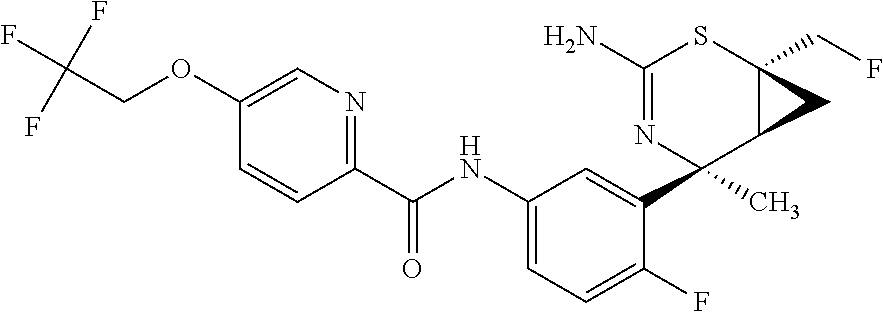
C1(N)=NC(C2=CC(NC(C3=NC=C(OCC(F)(F)F)C=C3)=O)=CC=C2F)(C)C2C(CF)(S1)C2
